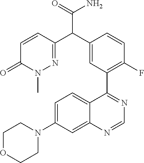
C12=CC(N3CCOCC3)=CC=C1C(C1=C(F)C=CC(C(C3=NN(C)C(=O)C=C3)C(=O)N)=C1)=NC=N2
